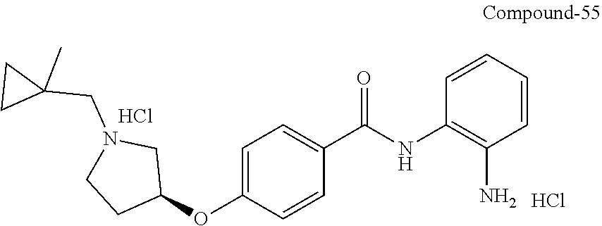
C1=C(OC2CN(CC3(C)CC3)CC2)C=CC(C(NC2=C(N)C=CC=C2)=O)=C1.Cl.Cl
